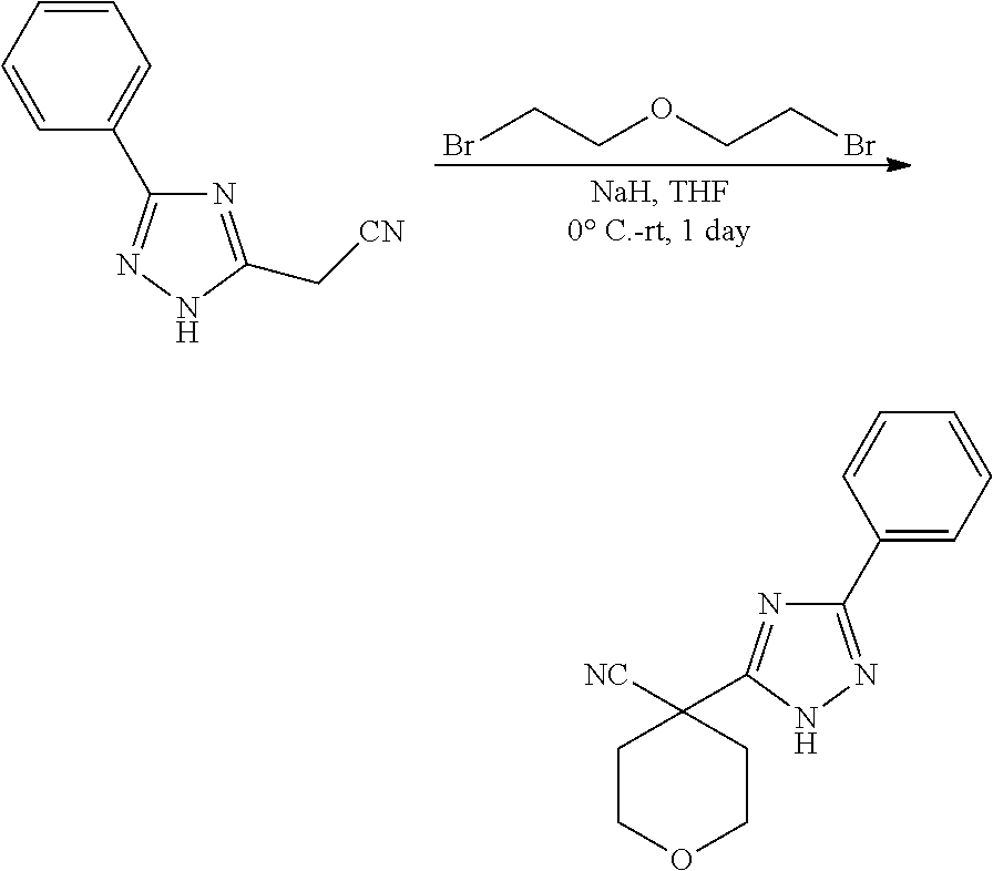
BrCCOCCBr.C(C1=NC(C2=CC=CC=C2)=NN1)[CN].C1COCCC1([NC])C1=NC(C2=CC=CC=C2)=NN1
